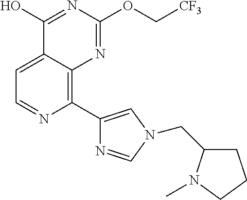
C1=C2C(=C(C3=CN(CC4CCCN4C)C=N3)N=C1)N=C(OC[CF3])N=C2O
